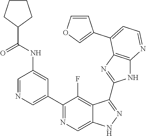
C1=NC=C(C2=NC=C3C(=C2F)C(C2=NC4=C(N2)N=CC=C4C2=COC=C2)=NN3)C=C1NC(C1CCCC1)=O
